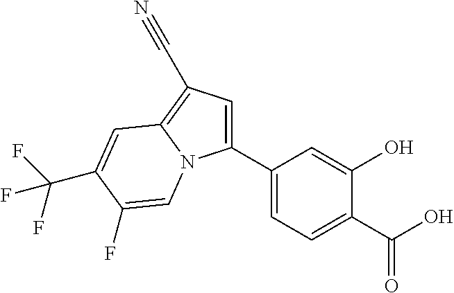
C1(C2=CC=C(C(O)=O)C(O)=C2)=CC(C#N)=C2N1C=C(F)C(C(F)(F)F)=C2
